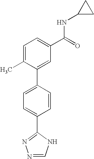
C1=CC(C2=NN=CN2)=CC=C1C1=CC(C(=O)NC2CC2)=CC=C1C
